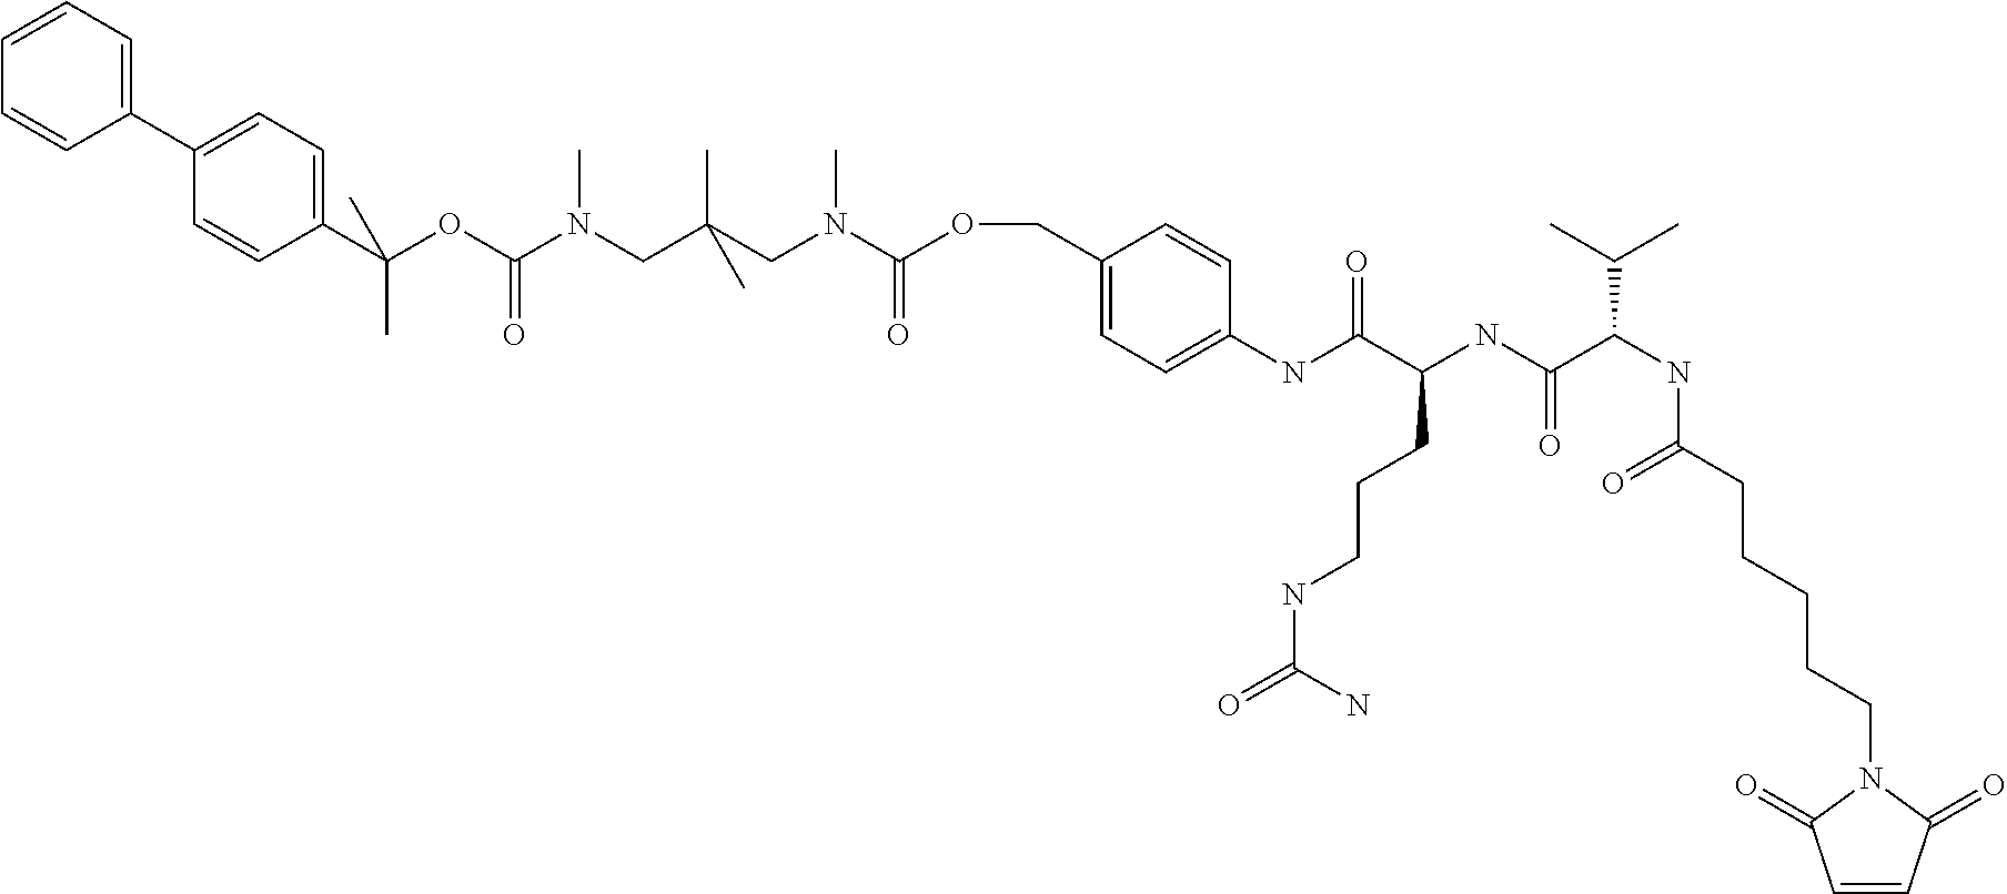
C1(COC(=O)N(CC(CN(C)C(=O)OC(C)(C2=CC=C(C3=CC=CC=C3)C=C2)C)(C)C)C)=CC=C(NC(C(NC(C(NC(CCCCCN2C(=O)C=CC2=O)=O)C(C)C)=O)CCCNC(=O)N)=O)C=C1
